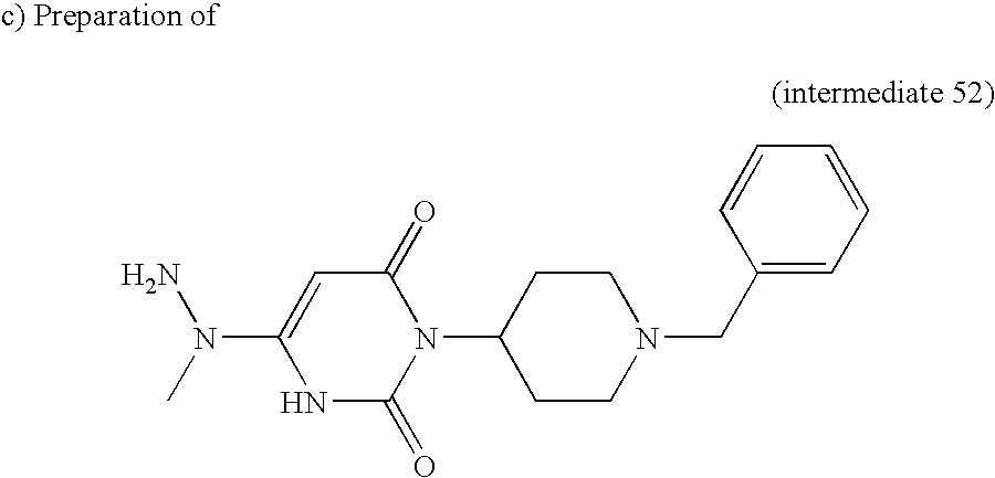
N1C(=O)N(C2CCN(CC3=CC=CC=C3)CC2)C(=O)C=C1N(C)N
